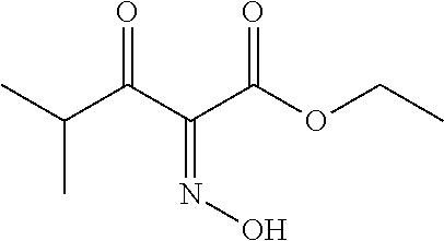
C(C(C(C(OCC)=O)=NO)=O)(C)C
